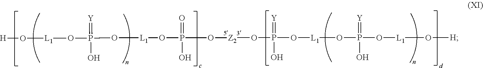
[Z2](OP(O[L1]OP(O[L1]O[H])(=[Y])O)(=[Y])O)OP(O[L1]OP(O[L1]O[H])(=[Y])O)(=O)O
